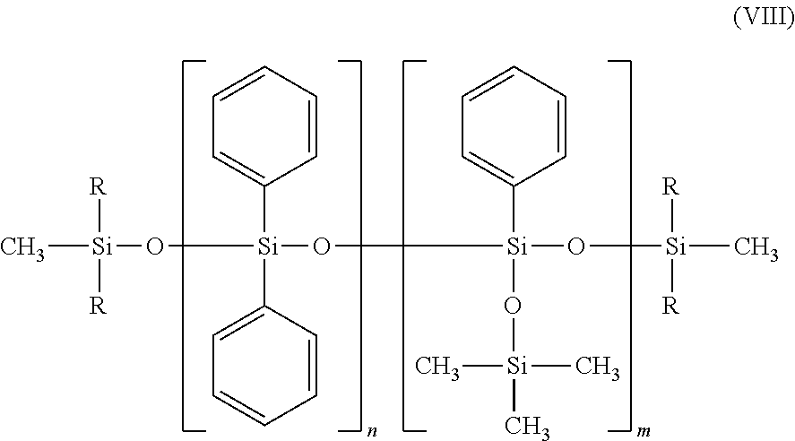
C[Si](O[Si](O[Si](O[Si](C)([R])[R])(C1=CC=CC=C1)O[Si](C)(C)C)(C1=CC=CC=C1)C1=CC=CC=C1)([R])[R]
